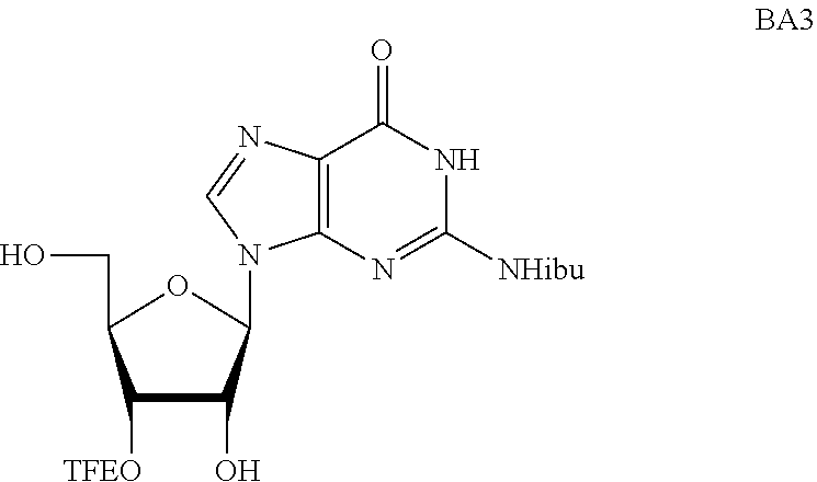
C1([TFEO])C(O)C(N2C3=C(C(=O)NC([NHibu])=N3)N=C2)OC1CO
